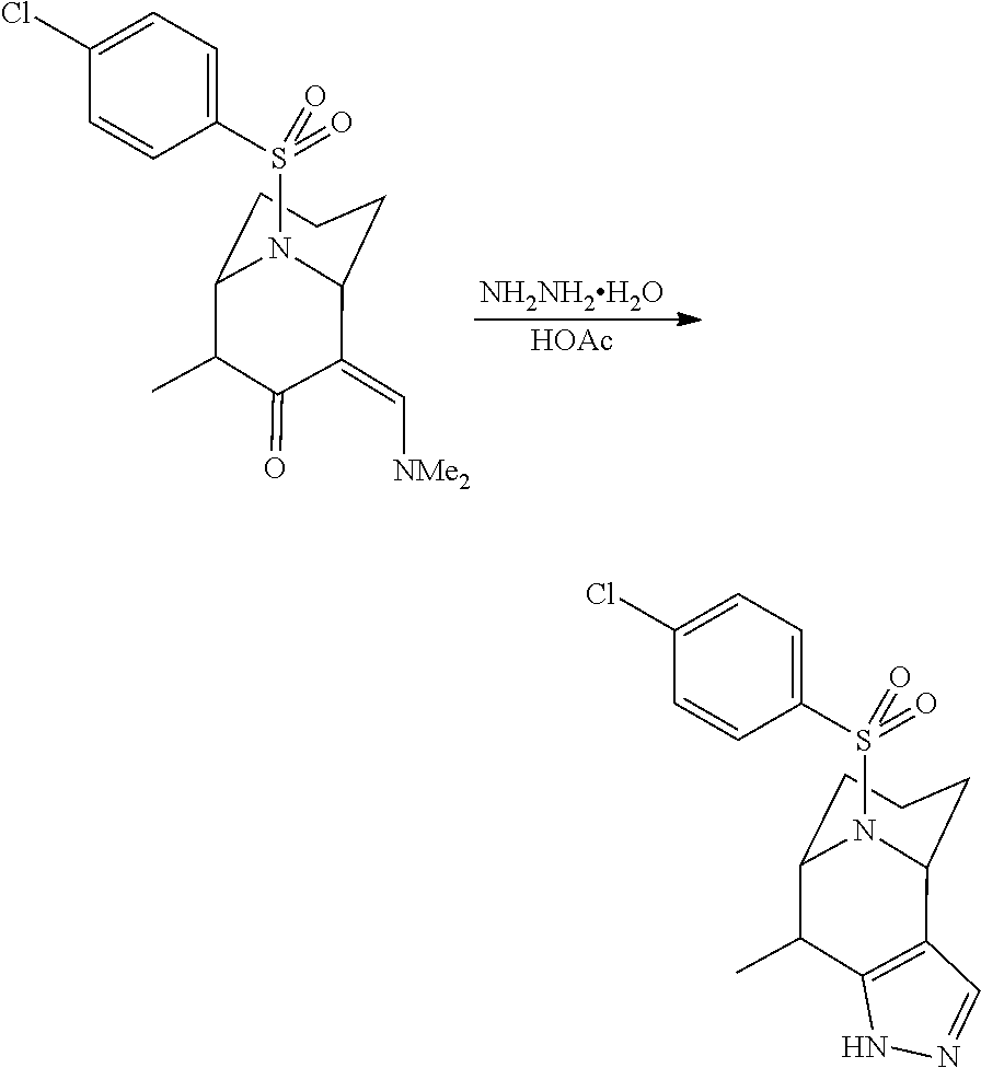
C1(=C[NMe2])C2CCCC(C(C)C1=O)N2S(C1=CC=C(Cl)C=C1)(=O)=O.[NH2NH2H2O].[HOAc].C12=C(C(C)C3CCCC1N3S(C1=CC=C(Cl)C=C1)(=O)=O)NN=C2
